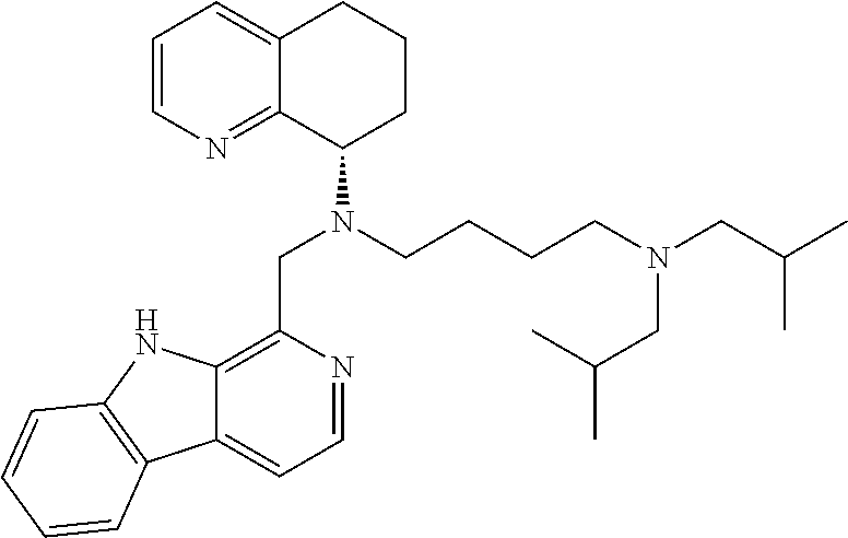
C1=CN=C2C(=C1)CCCC2N(CCCCN(CC(C)C)CC(C)C)CC1=C2C(=CC=N1)C1=C(N2)C=CC=C1
